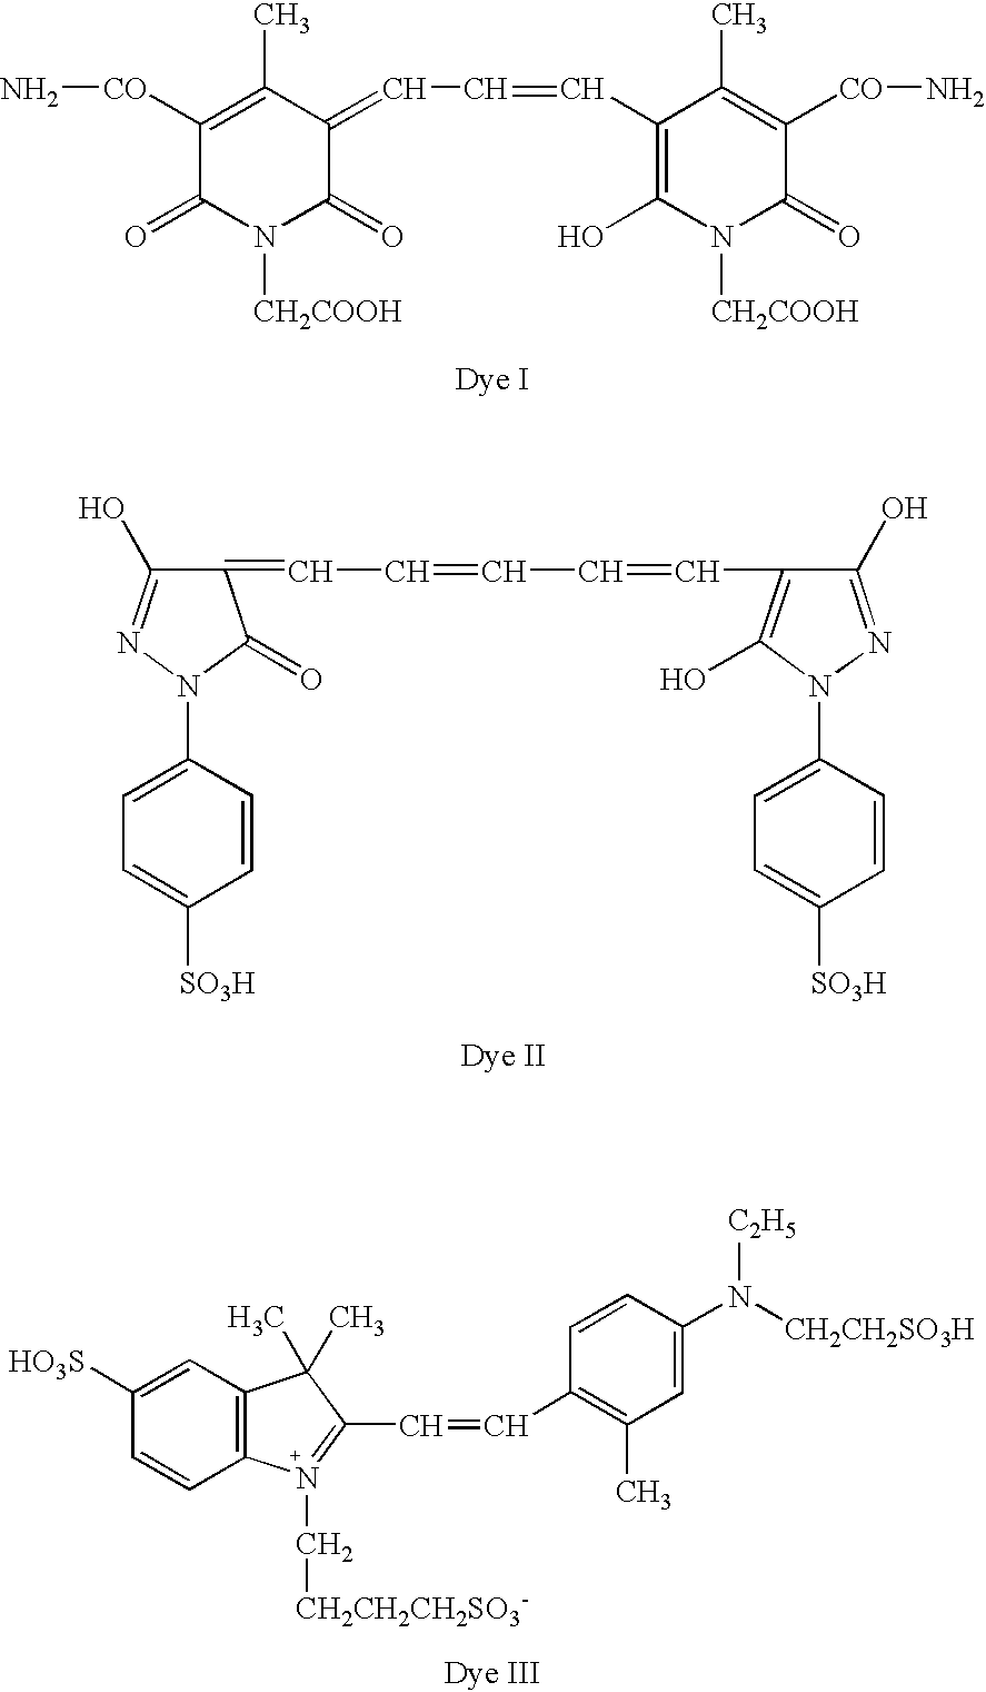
C1([CO]N)=C(C)C(=CC=CC2=C(O)N([CH2COOH])C(=O)C([CO]N)=C2C)C(=O)N([CH2COOH])C1=O.C1(=CC=CC=CC2=C(O)N(C3=CC=C([SO3H])C=C3)N=C2O)C(O)=NN(C2=CC=C([SO3H])C=C2)C1=O.C1([HO3S])=CC2=C(C=C1)N(C[CH2CH2CH2SO3-])=C(C=CC1=C(C)C=C(N([CH2CH2SO3H])[C2H5])C=C1)C2(C)C
